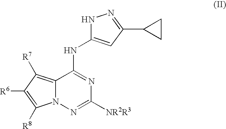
C12=C([R7])C([R6])=C([R8])N1N=C([NR2R3])N=C2NC1=CC(C2CC2)=NN1
